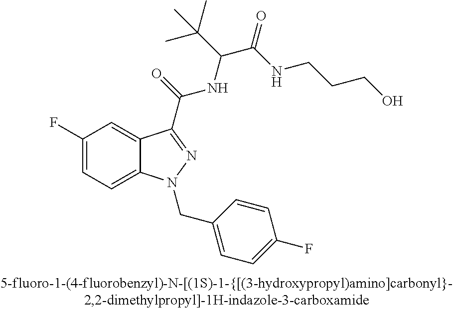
C1(F)=CC=C2C(=C1)C(C(=O)NC(C(NCCCO)=O)C(C)(C)C)=NN2CC1=CC=C(F)C=C1
